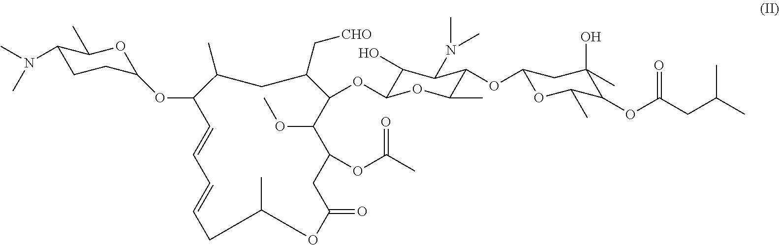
C1(N(C)C)CCC(OC2C=CC=CCC(C)OC(=O)CC(OC(C)=O)C(OC)C(OC3C(O)C(N(C)C)C(OC4OC(C)C(OC(CC(C)C)=O)C(O)(C)C4)C(C)O3)C(C[CHO])CC2C)OC1C
